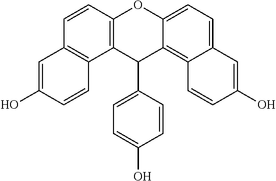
C1=CC(C2C3=C(C=CC4=C3C=CC(O)=C4)OC3=CC=C4C(=C23)C=CC(O)=C4)=CC=C1O
